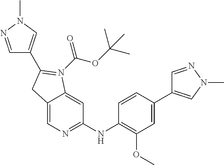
C12=CN=C(NC3=C(OC)C=C(C4=CN(C)N=C4)C=C3)C=C1N(C(OC(C)(C)C)=O)=C(C1=CN(C)N=C1)C2
